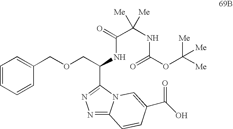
C1=CC=CC(COCC(NC(C(NC(OC([Me])([Me])[Me])=O)([Me])[Me])=O)C2=NN=C3N2C=C(C(O)=O)C=C3)=C1
